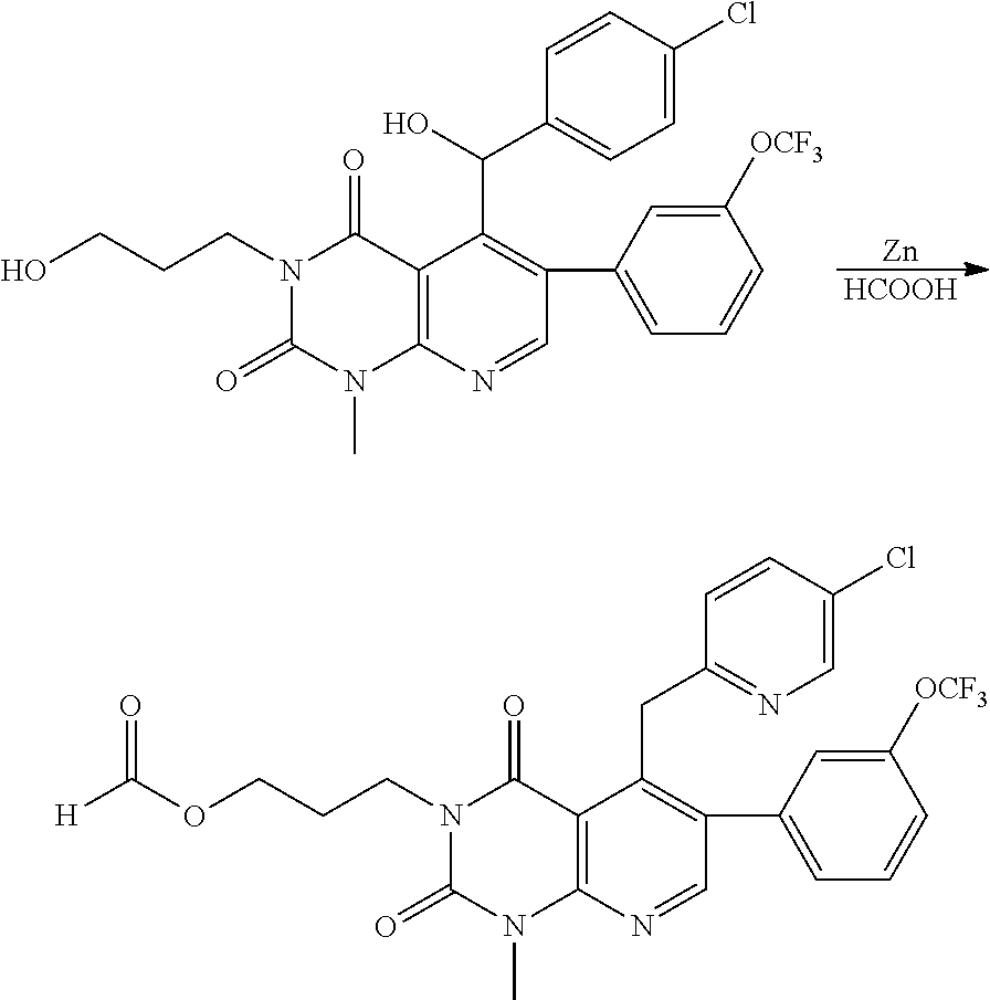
C12=C(N=CC(C3=CC=CC([OCF3])=C3)=C1C(C1=CC=C(Cl)C=C1)O)N(C)C(=O)N(CCCO)C2=O.[Zn].[HCOOH].C12=C(N=CC(C3=CC=CC([OCF3])=C3)=C1CC1=NC=C(Cl)C=C1)N(C)C(=O)N(CCCOC([H])=O)C2=O
